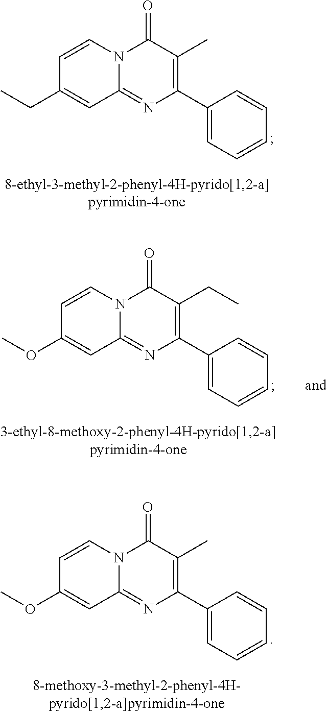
C1(C2=C(C)C(=O)N3C(=N2)C=C(CC)C=C3)=CC=CC=C1.C1(C2=C(CC)C(=O)N3C(=N2)C=C(OC)C=C3)=CC=CC=C1.C1(C2=C(C)C(=O)N3C(=N2)C=C(OC)C=C3)=CC=CC=C1
